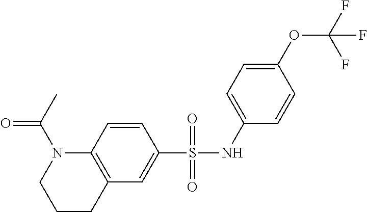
C1=CC2=C(C=C1S(NC1=CC=C(OC(F)(F)F)C=C1)(=O)=O)CCCN2C(C)=O
